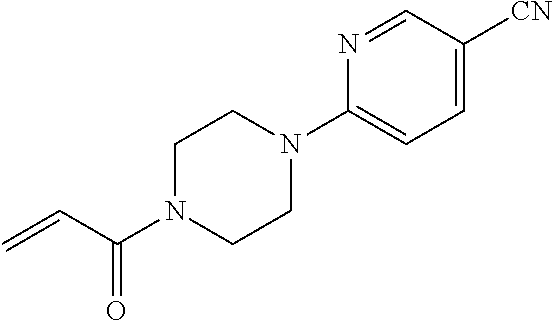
C1=C([CN])C=NC(N2CCN(C(C=C)=O)CC2)=C1
